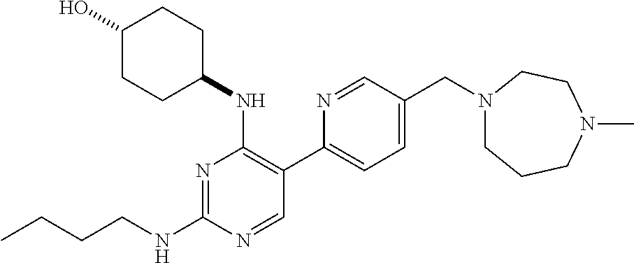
CCCCNC1=NC(NC2CCC(O)CC2)=C(C2=CC=C(CN3CCCN(C)CC3)C=N2)C=N1
